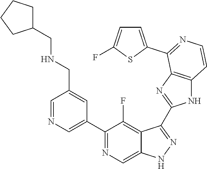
C1=NC=C(C2=NC=C3C(=C2F)C(C2=NC4=C(N2)C=CN=C4C2=CC=C(F)S2)=NN3)C=C1CNCC1CCCC1
